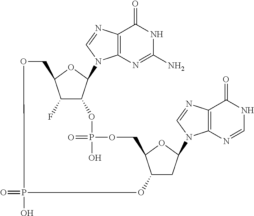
C12=C(N=CN1C1C3C(F)C(O1)COP(O)(=O)OC1CC(N4C5=C(C(=O)NC=N5)N=C4)OC1COP(=O)(O)O3)C(=O)NC(N)=N2
